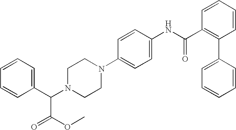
C1(C(N2CCN(C3=CC=C(NC(C4=C(C5=CC=CC=C5)C=CC=C4)=O)C=C3)CC2)C(=O)OC)=CC=CC=C1
